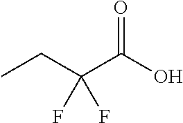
CCC(C(O)=O)(F)F
